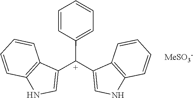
[MeSO3-].C12=C(NC=C1[C+](C1=CC=CC=C1)C1=CNC3=C1C=CC=C3)C=CC=C2
